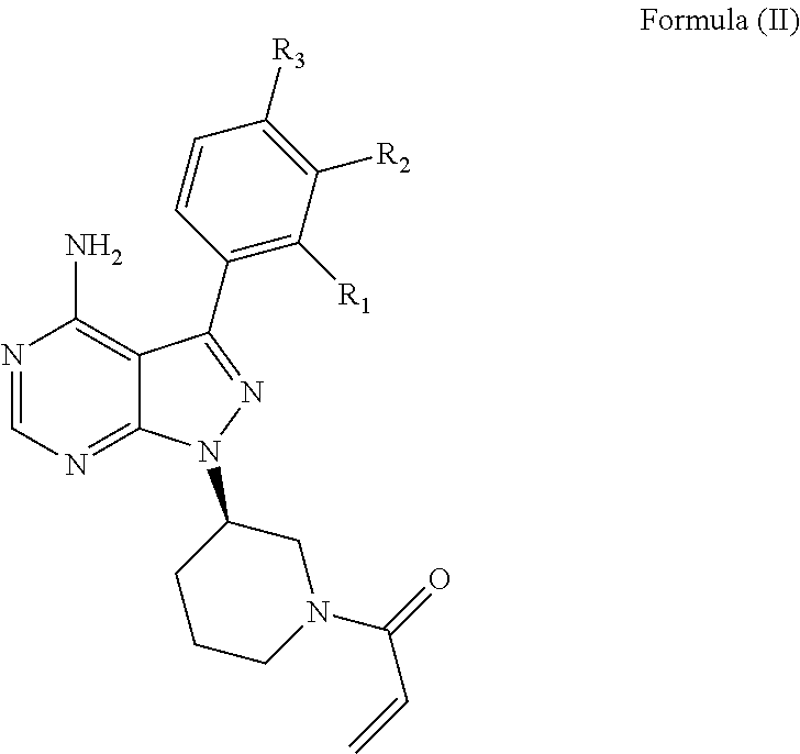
N1=CN=C2C(=C1N)C(C1=C([R1])C([R2])=C([R3])C=C1)=NN2C1CCCN(C(=O)C=C)C1
